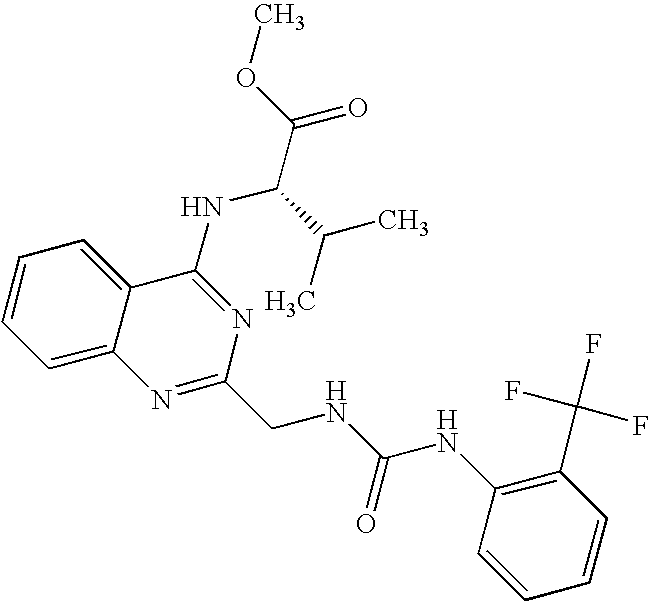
C1=CC=C2C(=C1)N=C(CNC(NC1=C(C(F)(F)F)C=CC=C1)=O)N=C2NC(C(=O)OC)C(C)C
